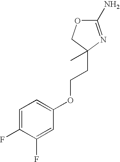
O1C(N)=NC(CCOC2=CC=C(F)C(F)=C2)(C)C1
